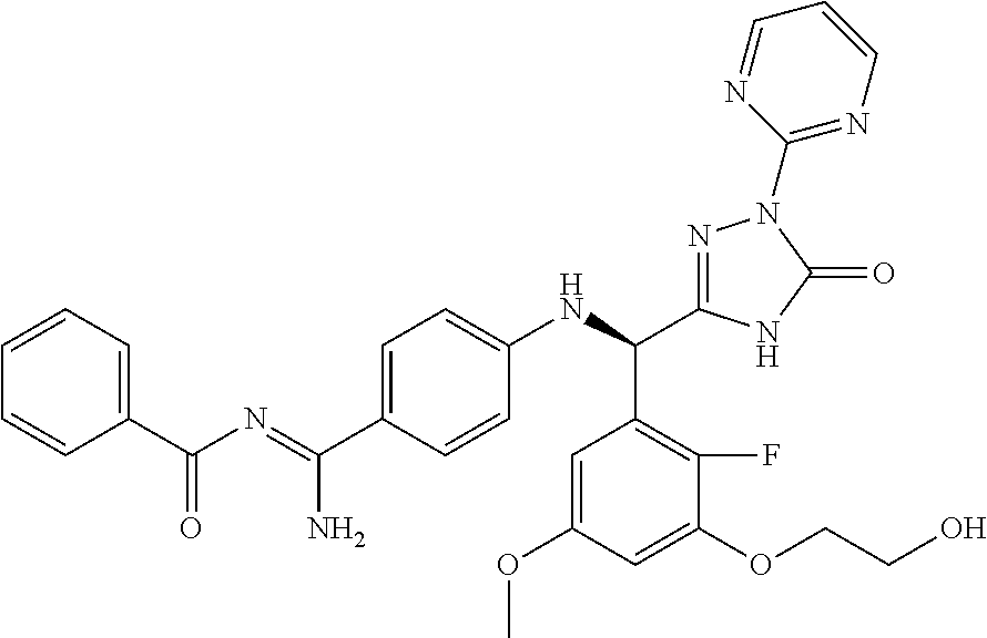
C1=CC=CC(C(N=C(C2=CC=C(NC(C3=NN(C4=NC=CC=N4)C(=O)N3)C3=C(F)C(OCCO)=CC(OC)=C3)C=C2)N)=O)=C1
